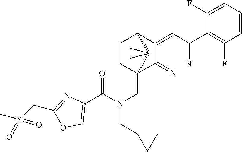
C1(=CC(=N)C2=C(F)C=CC=C2F)C(=N)C2(CN(CC3CC3)C(C3=COC(CS(C)(=O)=O)=N3)=O)CCC1C2(C)C
